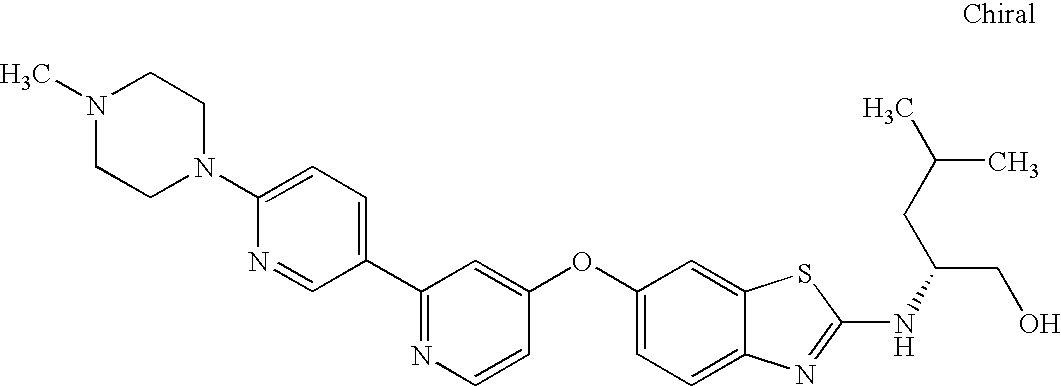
N1=C(C2=CC=C(N3CCN(C)CC3)N=C2)C=C(OC2=CC=C3C(=C2)SC(NC(CO)CC(C)C)=N3)C=C1
